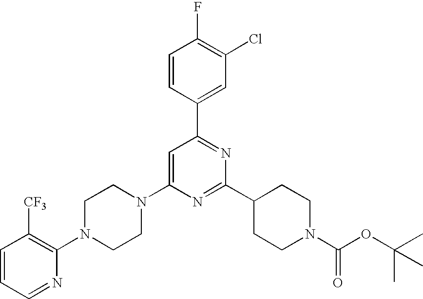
C1=CC(C2=NC(C3CCN(C(OC(C)(C)C)=O)CC3)=NC(N3CCN(C4=C([CF3])C=CC=N4)CC3)=C2)=CC(Cl)=C1F
